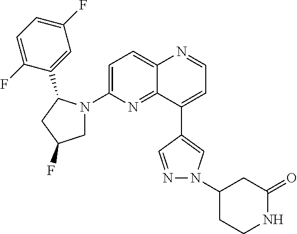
C12=CC=C(N3CC(F)CC3C3=CC(F)=CC=C3F)N=C1C(C1=CN(C3CCNC(=O)C3)N=C1)=CC=N2
